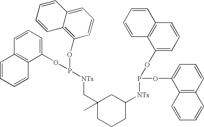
C1=CC=C(OP(OC2=C3C(=CC=C2)C=CC=C3)[NTs]CC2(C)CCCC([NTs]P(OC3=CC=CC4=C3C=CC=C4)OC3=CC=CC4=C3C=CC=C4)C2)C2=C1C=CC=C2
